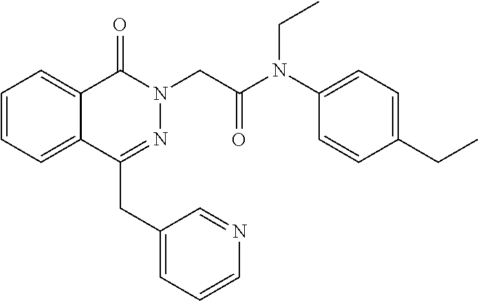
C1=CC=C2C(=C1)C(=O)N(CC(N(C1=CC=C(CC)C=C1)CC)=O)N=C2CC1=CC=CN=C1
